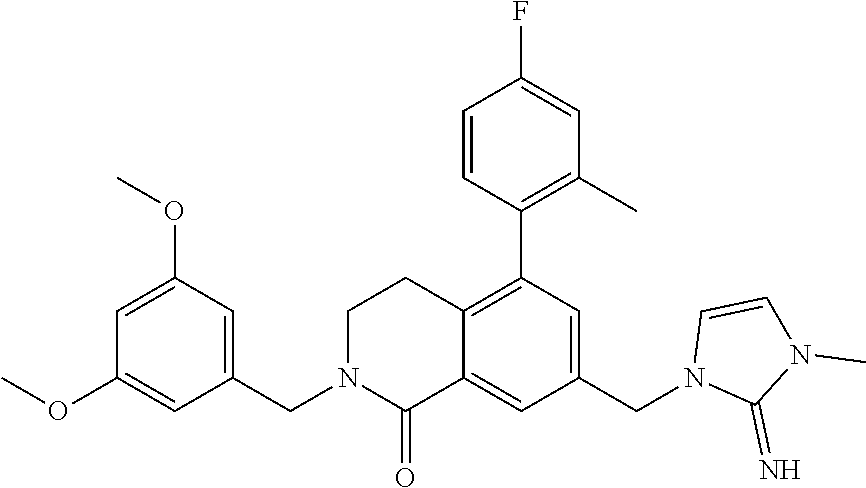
C1(OC)=CC(CN2C(=O)C3=CC(CN4C(=N)N(C)C=C4)=CC(C4=C(C)C=C(F)C=C4)=C3CC2)=CC(OC)=C1
